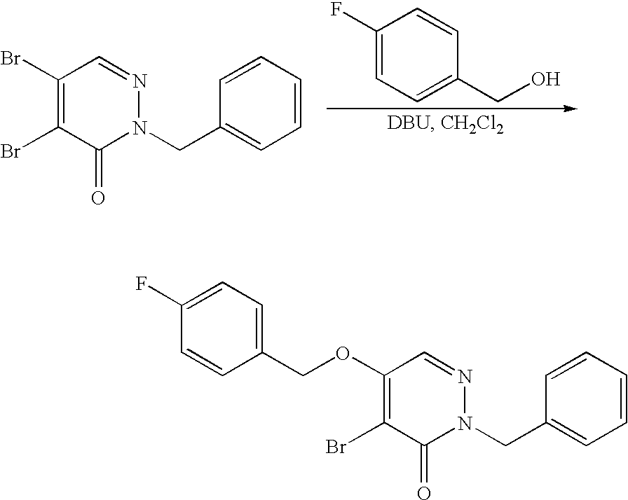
C1=CC=CC(CN2N=CC(Br)=C(Br)C2=O)=C1.C1(F)=CC=C(CO)C=C1.C1(COC2=C(Br)C(=O)N(CC3=CC=CC=C3)N=C2)=CC=C(F)C=C1
